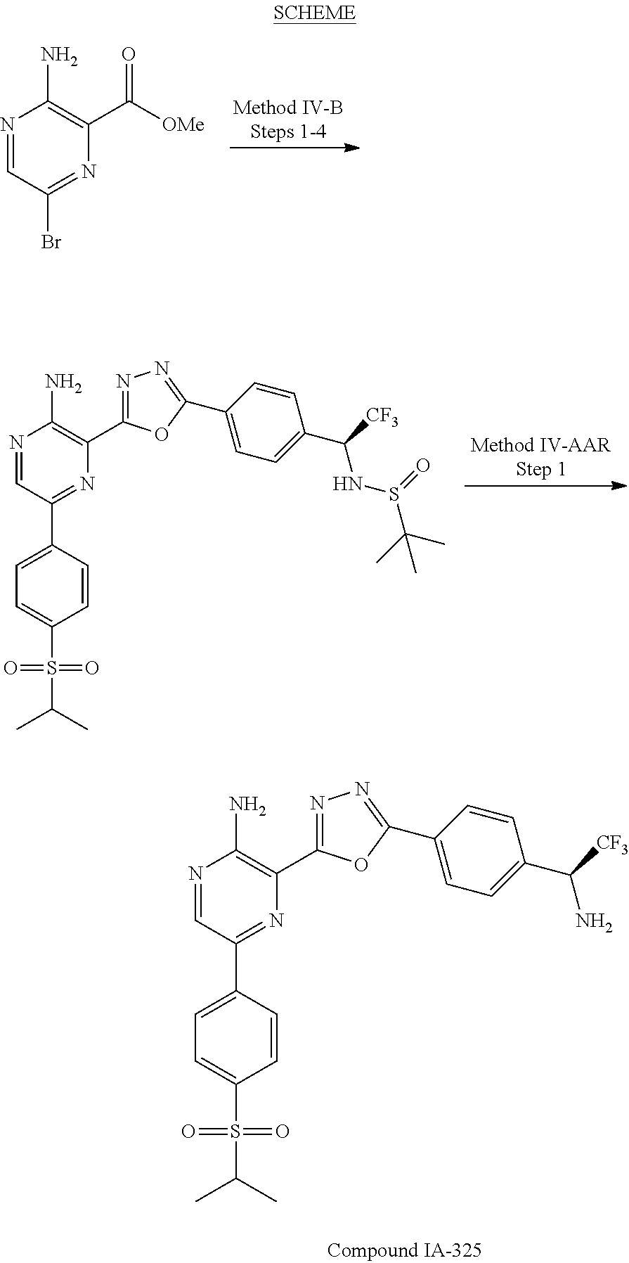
N1=CC(Br)=NC(C([OMe])=O)=C1N.N1=CC(C2=CC=C(S(C(C)C)(=O)=O)C=C2)=NC(C2=NN=C(C3=CC=C(C(NS(=O)C(C)(C)C)[CF3])C=C3)O2)=C1N.N1=CC(C2=CC=C(S(C(C)C)(=O)=O)C=C2)=NC(C2=NN=C(C3=CC=C(C(N)[CF3])C=C3)O2)=C1N
